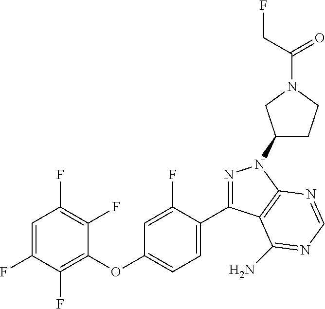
C1=C(F)C(F)=C(OC2=CC=C(C3=NN(C4CCN(C(=O)CF)C4)C4=C3C(N)=NC=N4)C(F)=C2)C(F)=C1F
